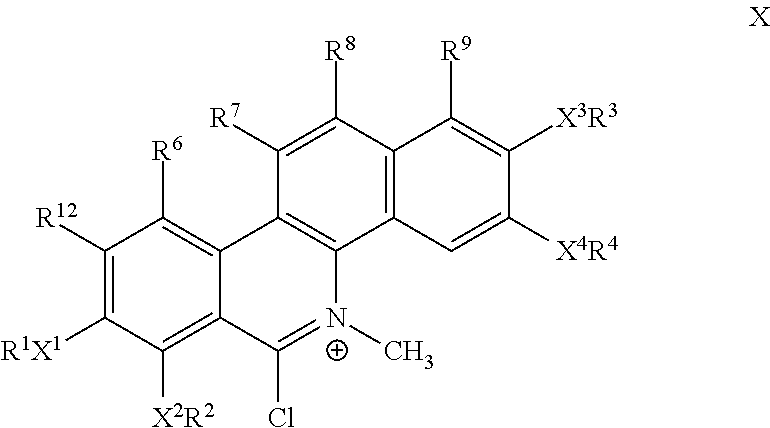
C1([R12])=C([R1X1])C([X2R2])=C2C(=C1[R6])C1=C([N+](C)=C2Cl)C2=C(C([R8])=C1[R7])C([R9])=C([X3R3])C([X4R4])=C2
